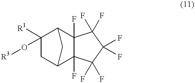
C1([R1])(O[R3])CC2C3(F)C(F)(C1C2)C(F)(F)C(F)(F)C3(F)F
